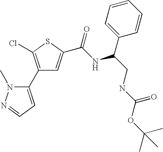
ClC1=C(C2=CC=NN2C)C=C(C(NC(CNC(OC(C)(C)C)=O)C2=CC=CC=C2)=O)S1
